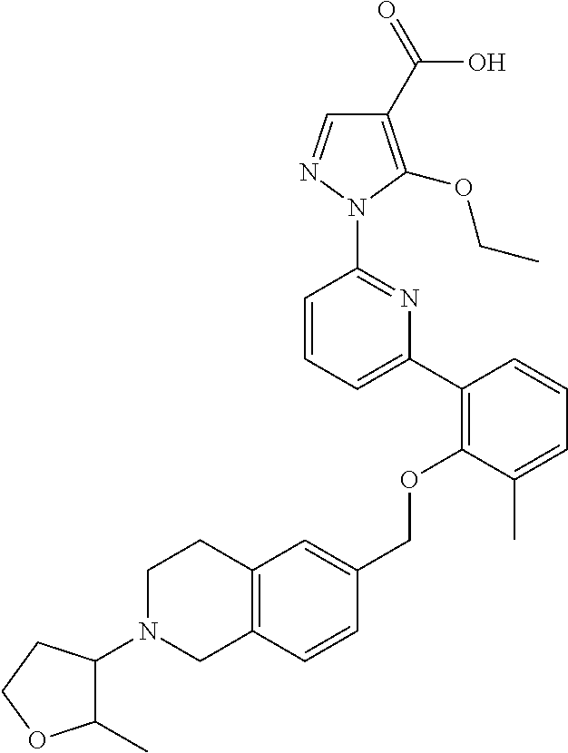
C1(C2=C(OCC3=CC4=C(C=C3)CN(C3C(C)OCC3)CC4)C(C)=CC=C2)=CC=CC(N2N=CC(C(=O)O)=C2OCC)=N1
